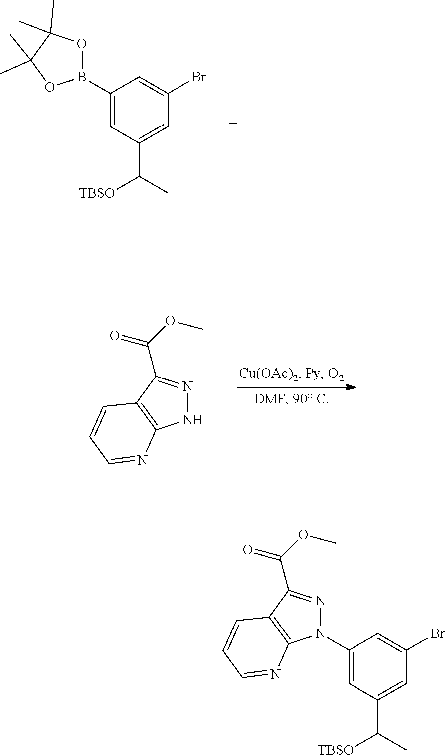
N1N=C(C(OC)=O)C2=C1N=CC=C2.C1=C(B2OC(C)(C)C(C)(C)O2)C=C(Br)C=C1C(C)[TBSO].N1(C2=CC(C(C)[TBSO])=CC(Br)=C2)N=C(C(OC)=O)C2=C1N=CC=C2
